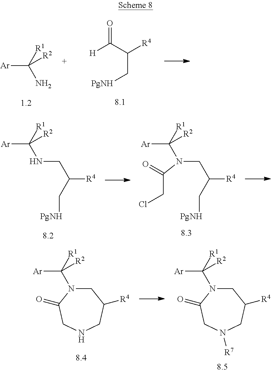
[Ar]C([R1])(N)[R2].O=C(C([R4])C[PgNH])[H].[Ar]C([R1])(NCC([R4])C[PgNH])[R2].C([R1])([Ar])([R2])N(C(CCl)=O)CC(C[PgNH])[R4].C([R1])([Ar])([R2])N1CC([R4])CNCC1=O.C([R1])([Ar])([R2])N1CC([R4])CN([R7])CC1=O
